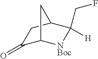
C1(=O)C2[NBoc]C([H])(CF)C(C1)C2
